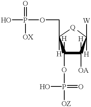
OP(OCC1([H])C(OP([OZ])(=O)O)([H])C([OA])([H])C([W])([H])[Q]1)(=O)[OX]
